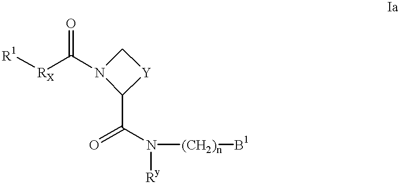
C1[Y]C(C(=O)N([(CH2)n][B1])[Ry])N1C([RX][R1])=O
